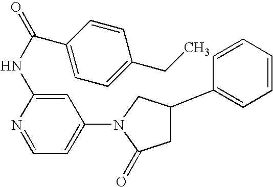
N(C1=CC(N2C(=O)CC(C3=CC=CC=C3)C2)=CC=N1)C(=O)C1=CC=C(CC)C=C1
